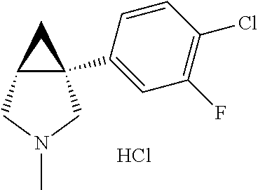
C12(C3=CC(F)=C(Cl)C=C3)C(CN(C)C1)C2.Cl
